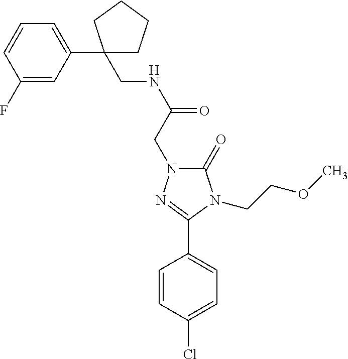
C1(CNC(=O)CN2C(=O)N(CCOC)C(C3=CC=C(Cl)C=C3)=N2)(C2=CC=CC(F)=C2)CCCC1
